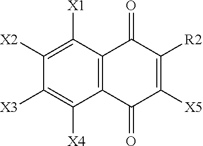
C1([X2])=C([X1])C2=C(C([X4])=C1[X3])C(=O)C([X5])=C([R2])C2=O
